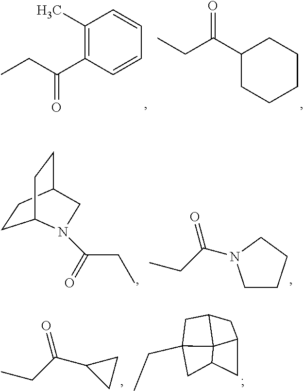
C1(C)=C(C(CC)=O)C=CC=C1.C1C(C(CC)=O)CCCC1.C(C(N1CCCC1)=O)C.C1CC2CCC1N(C(=O)CC)C2.C(C(C1CC1)=O)C.C1C2(CC)CC3CC4CC1C243
